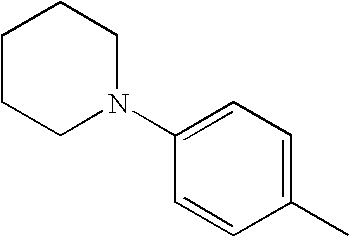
C1=C(N2CCCCC2)C=CC(C)=C1
